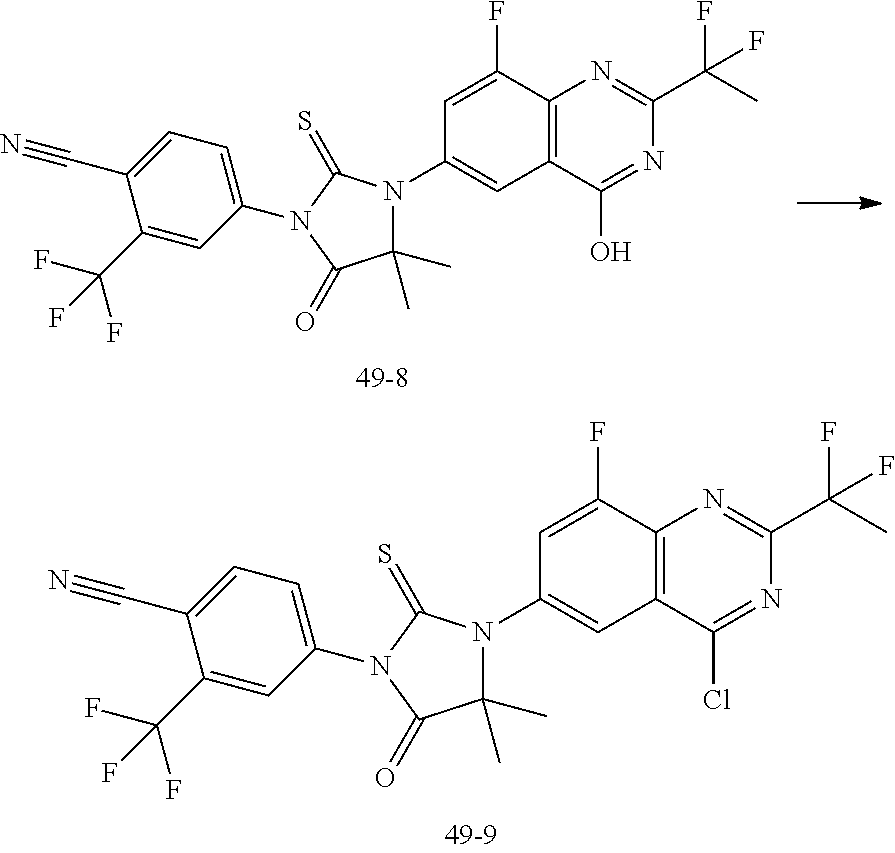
C1=C(F)C2=C(C=C1N1C(C)(C)C(=O)N(C3=CC=C(C#N)C(C(F)(F)F)=C3)C1=S)C(Cl)=NC(C(F)(C)F)=N2.C1=C(F)C2=C(C=C1N1C(C)(C)C(=O)N(C3=CC=C(C#N)C(C(F)(F)F)=C3)C1=S)C(O)=NC(C(F)(C)F)=N2
